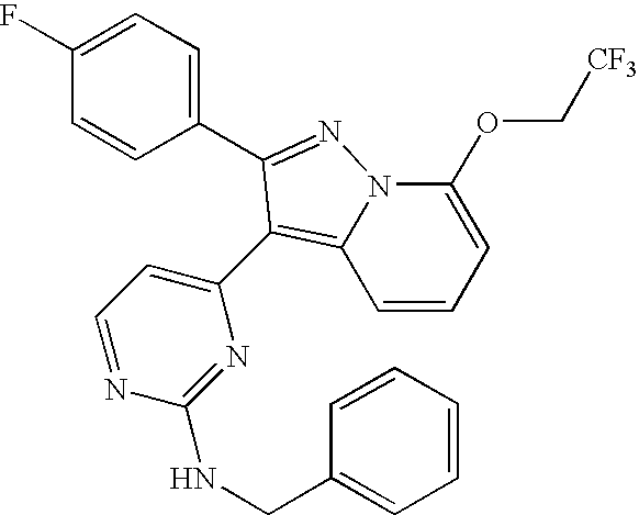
C1=CC=C(OC[CF3])N2C1=C(C1=CC=NC(NCC3=CC=CC=C3)=N1)C(C1=CC=C(F)C=C1)=N2
